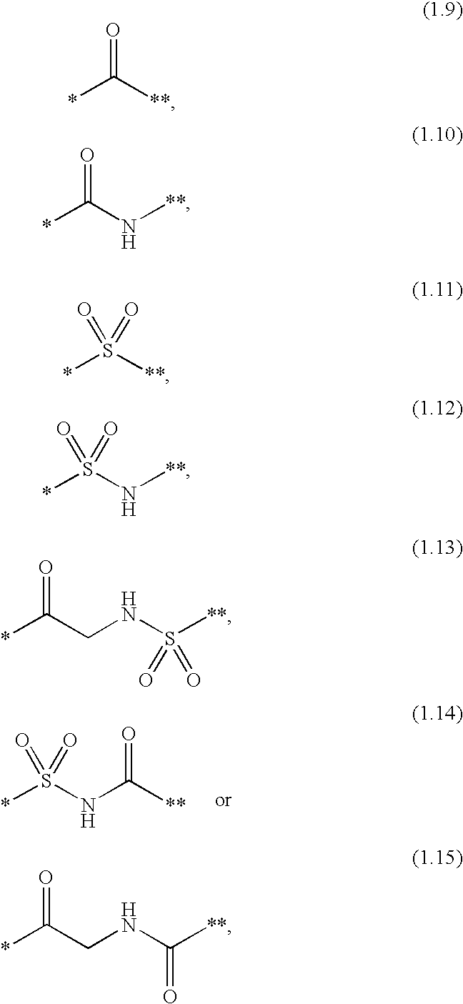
*S(NC([**])=O)(=O)=O.*C([**])=O.*C(N[**])=O.*S([**])(=O)=O.*S(N[**])(=O)=O.*C(CNS([**])(=O)=O)=O.*C(CNC([**])=O)=O
